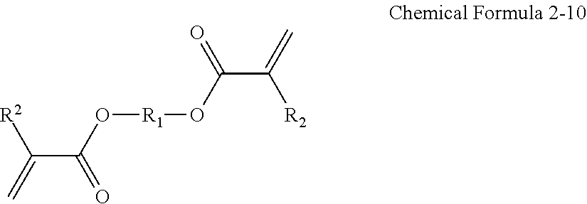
[R2]C(C(O[R1]OC(C([R2])=C)=O)=O)=C
